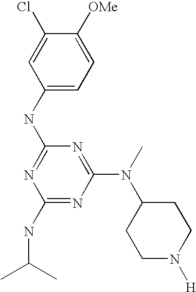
C1(NC2=NC(NC(C)C)=NC(N(C)C3CCN([H])CC3)=N2)=CC=C([OMe])C(Cl)=C1
